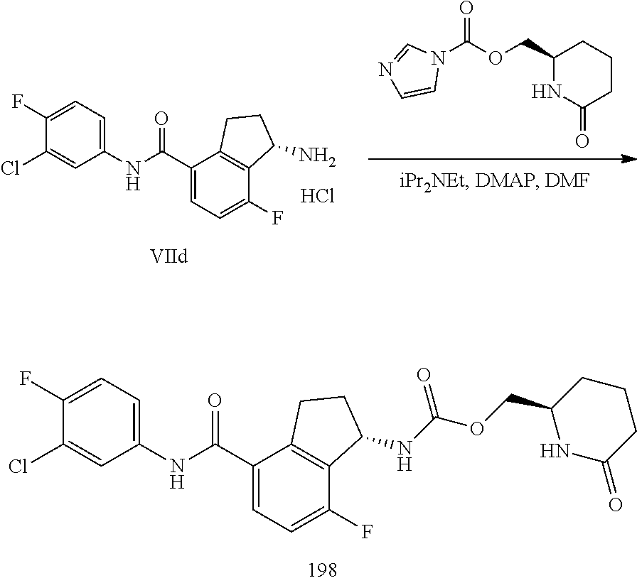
C1(Cl)=CC(NC(C2=CC=C(F)C3=C2CCC3NC(OCC2NC(=O)CCC2)=O)=O)=CC=C1F.N1(C(OCC2NC(=O)CCC2)=O)C=NC=C1.C1(Cl)=CC(NC(C2=CC=C(F)C3=C2CCC3N)=O)=CC=C1F.Cl
